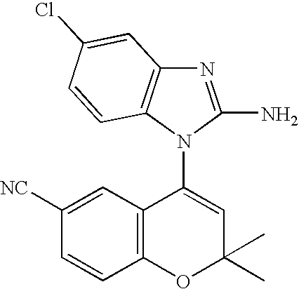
C1([NC])=CC2=C(C=C1)OC(C)(C)C=C2N1C(N)=NC2=C1C=CC(Cl)=C2
